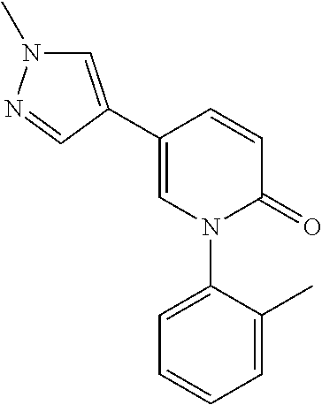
C1=CC(C2=CN(C)N=C2)=CN(C2=CC=CC=C2C)C1=O
